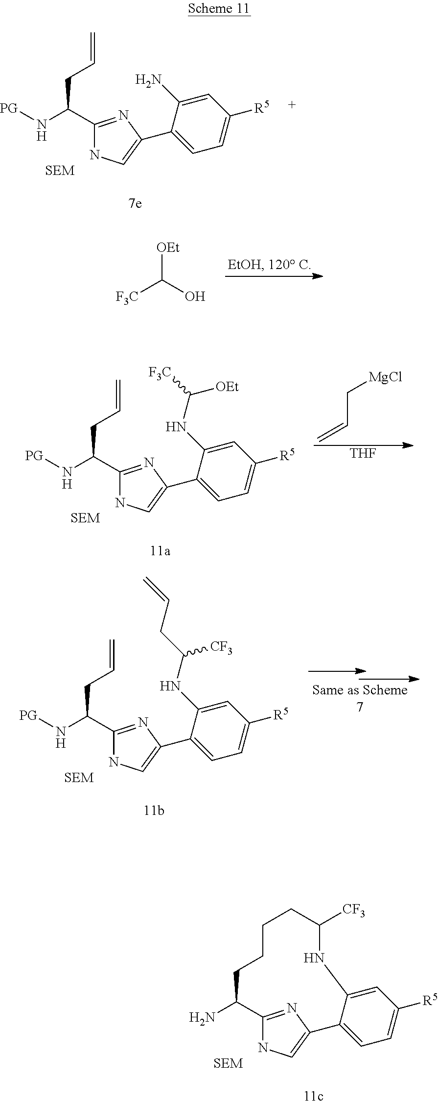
[SEM].C1=C(N)C(C2=CNC(C(N[PG])CC=C)=N2)=CC=C1[R5].[F3C]C(O)[OEt].[SEM].C1=C(NC([F3C])[OEt])C(C2=CNC(C(N[PG])CC=C)=N2)=CC=C1[R5].C=CC[MgCl].[THF].[SEM].C1=C(NC(CC=C)[CF3])C(C2=CNC(C(N[PG])CC=C)=N2)=CC=C1[R5].C1=C2C(=CC=C1[R5])C1=CNC(=N1)C(N)CCCCC([CF3])N2.[SEM]
